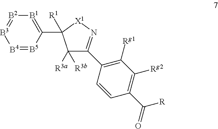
[B1]1=C(C2([R1])C([R3a])([R3b])C(C3=C([Rg1])C([Rg2])=C(C([R])=O)C=C3)=N[X1]2)[B5]=[B4][B3]=[B2]1
